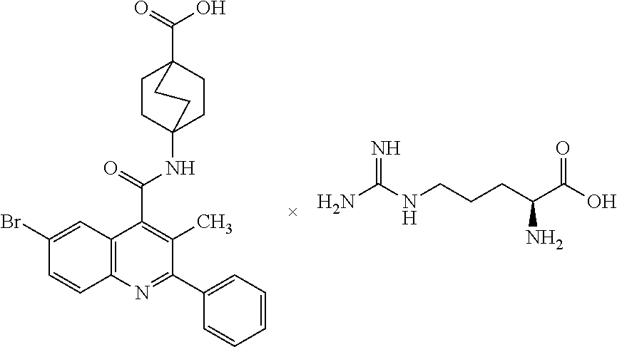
C1CC2(NC(C3=C(C)C(C4=CC=CC=C4)=NC4=C3C=C(Br)C=C4)=O)CCC1(C(=O)O)CC2.NC(NCCCC(C(O)=O)N)=N
